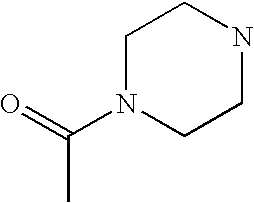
C1N(C(=O)C)CCNC1
